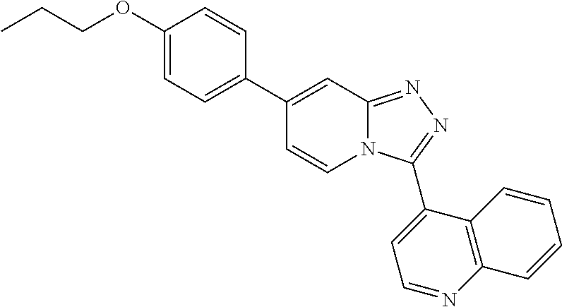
C1(C2=CC=C(OCCC)C=C2)=CC2=NN=C(C3=CC=NC4=C3C=CC=C4)N2C=C1
